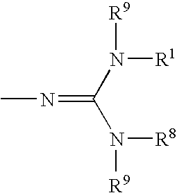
CN=C(N([R8])[R9])N([R1])[R9]
